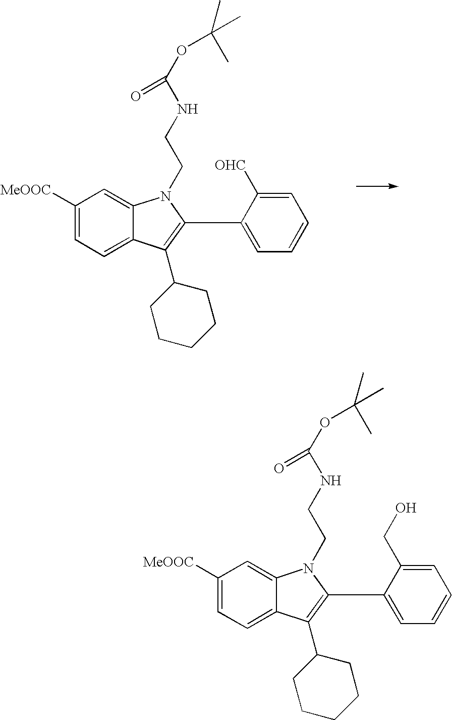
C1([MeOOC])=CC=C2C(=C1)N(CCNC(OC(C)(C)C)=O)C(C1=CC=CC=C1[OHC])=C2C1CCCCC1.C1([MeOOC])=CC=C2C(=C1)N(CCNC(OC(C)(C)C)=O)C(C1=CC=CC=C1CO)=C2C1CCCCC1
